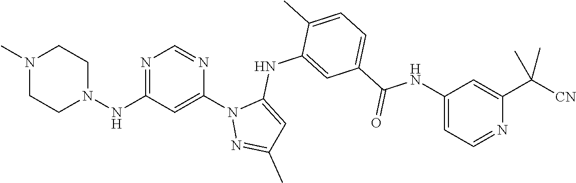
N1=C(NN2CCN(C)CC2)C=C(N2N=C(C)C=C2NC2=CC(C(NC3=CC=NC(C([CN])(C)C)=C3)=O)=CC=C2C)N=C1
